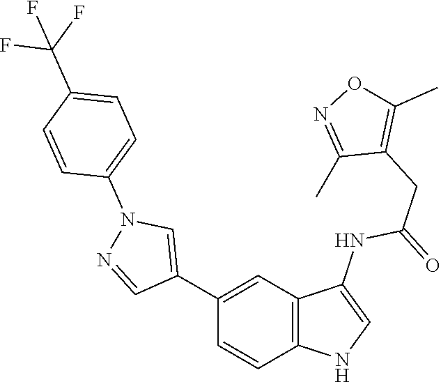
C1(C2=CN(C3=CC=C(C(F)(F)F)C=C3)N=C2)=CC2=C(C=C1)NC=C2NC(=O)CC1=C(C)ON=C1C
